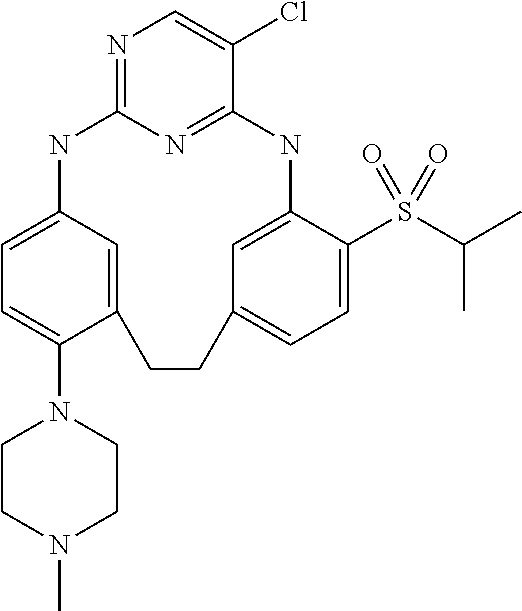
N1=C2N=C(C(Cl)=C1)NC1=CC(=CC=C1S(C(C)C)(=O)=O)CCC1=CC(=CC=C1N1CCN(C)CC1)N2
